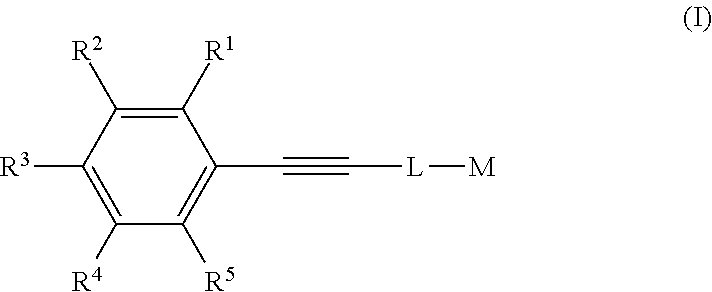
C1(C#C[L][M])=C([R5])C([R4])=C([R3])C([R2])=C1[R1]
